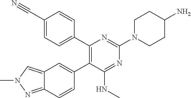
C12=CN(C)N=C1C=CC(C1=C(C3=CC=C(C#N)C=C3)N=C(N3CCC(N)CC3)N=C1NC)=C2
